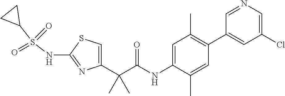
C1=C(C(C(NC2=CC(C)=C(C3=CC(Cl)=CN=C3)C=C2C)=O)(C)C)N=C(NS(C2CC2)(=O)=O)S1
